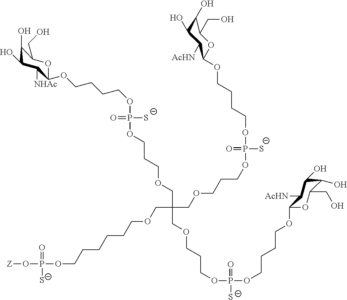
O(P(OCCCOCC(COCCCOP(OCCCCOC1OC(CO)C(O)C(O)C1[AcHN])(=O)[S-])(COCCCOP(OCCCCOC1OC(CO)C(O)C(O)C1[AcHN])([S-])=O)COCCCCCCOP(O[Z])(=O)[S-])([S-])=O)CCCCOC1C([NHAc])C(O)C(O)C(CO)O1
